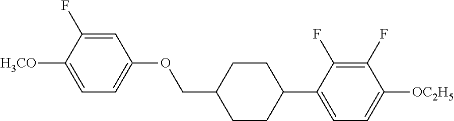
C1=C(F)C([H3CO])=CC=C1OCC1CCC(C2=CC=C([OC2H5])C(F)=C2F)CC1
